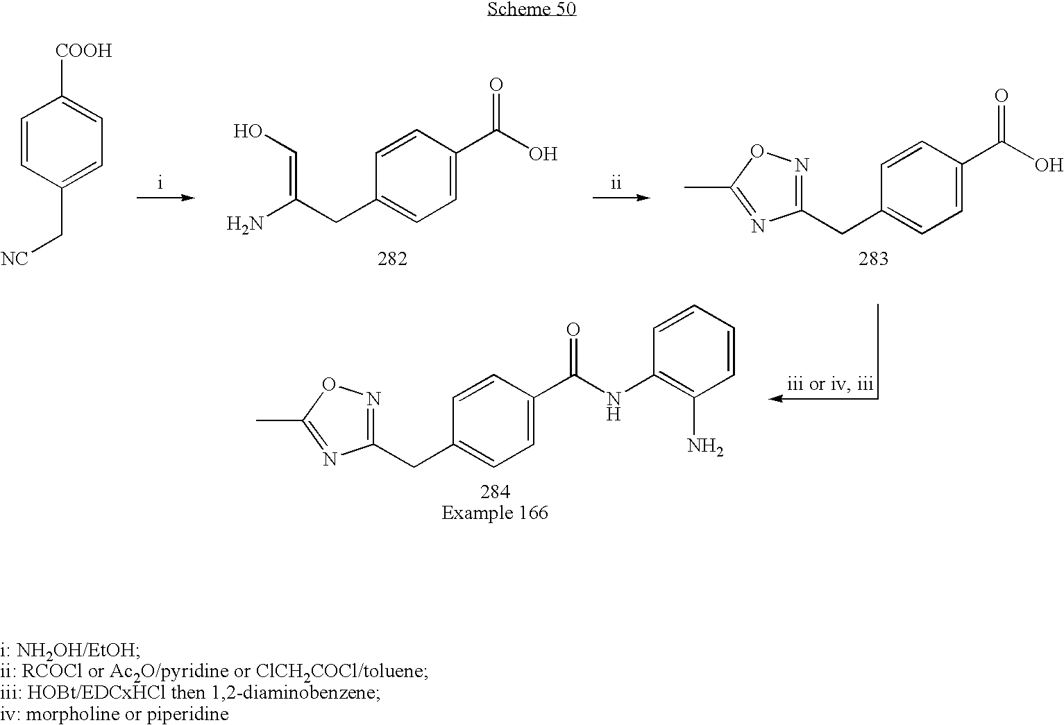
C(=C(N)CC1=CC=C(C(O)=O)C=C1)O.C1=CC(C[NC])=CC=C1[COOH].C(C1=CC=C(C(O)=O)C=C1)C1=NOC(C)=N1.C(C1=CC=C(C(NC2=C(N)C=CC=C2)=O)C=C1)C1=NOC(C)=N1
